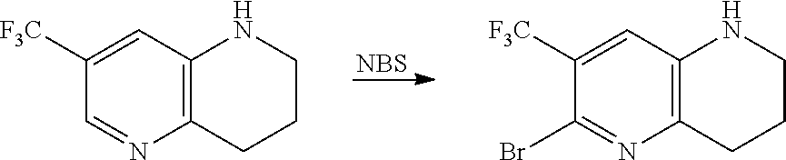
[NBS].C12=C(C=C([F3C])C=N1)NCCC2.C12=C(C=C([F3C])C(Br)=N1)NCCC2
